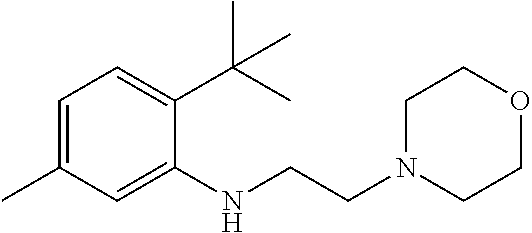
C1=C(C)C=C(NCCN2CCOCC2)C(C(C)(C)C)=C1
